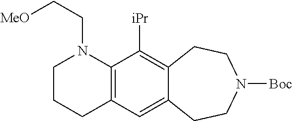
C12=C(C=C3C(=C1[iPr])CCN([Boc])CC3)CCCN2CC[MeO]
